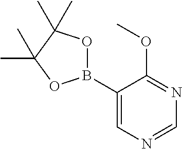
C1(B2OC(C)(C)C(C)(C)O2)=CN=CN=C1OC
